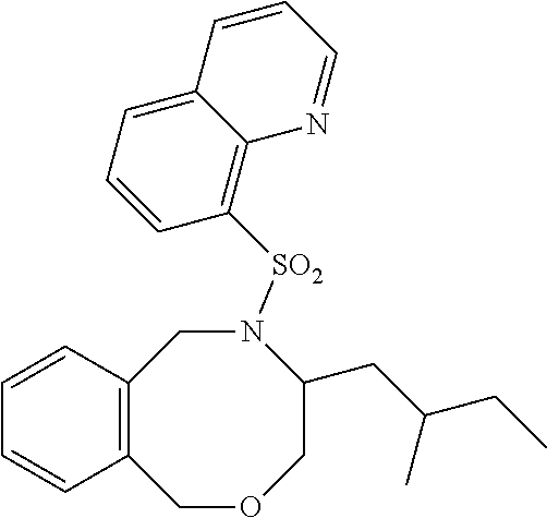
C12=C(COCC(CC(C)CC)N([SO2]C3=C4C(=CC=C3)C=CC=N4)C1)C=CC=C2
